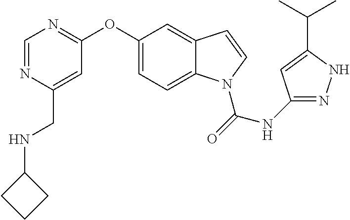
C1(OC2=NC=NC(CNC3CCC3)=C2)=CC=C2C(=C1)C=CN2C(=O)NC1=NNC(C(C)C)=C1
